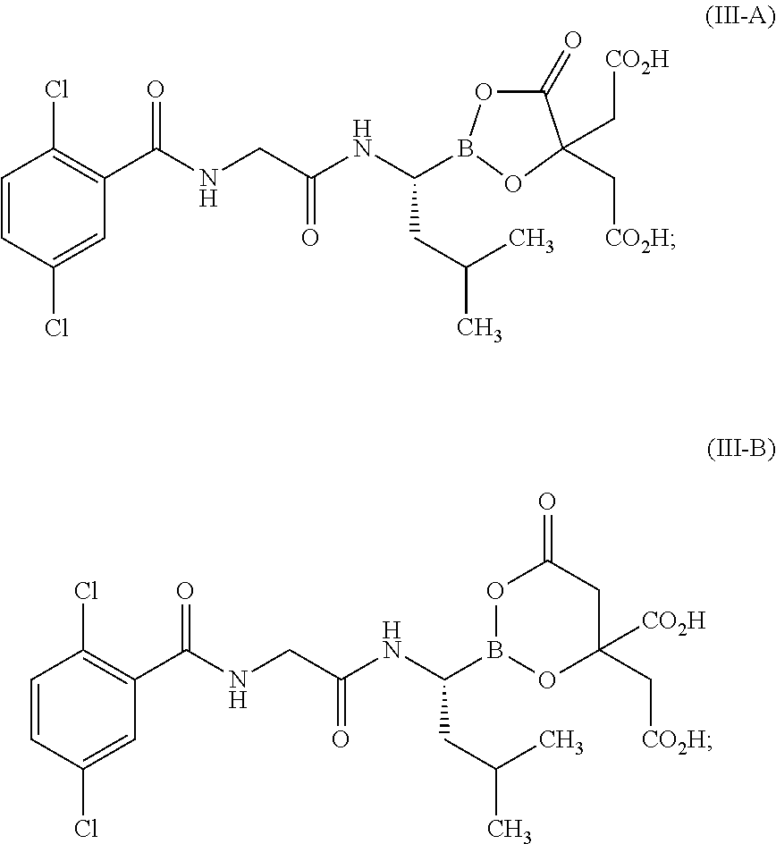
C1=CC(Cl)=CC(C(NCC(NC(CC(C)C)B2OC(=O)C(C[CO2H])(C[CO2H])O2)=O)=O)=C1Cl.C1=CC(Cl)=CC(C(NCC(NC(CC(C)C)B2OC(C[CO2H])([CO2H])CC(=O)O2)=O)=O)=C1Cl
